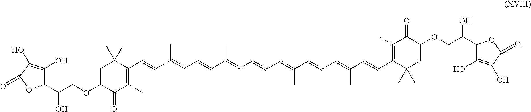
C(COC1C(=O)C(C)=C(C=CC(=CC=CC(=CC=CC=C(C=CC=C(C=CC2=C(C)C(=O)C(OCC(C3C(O)=C(O)C(=O)O3)O)CC2(C)C)C)C)C)C)C(C)(C)C1)(C1C(O)=C(O)C(=O)O1)O
